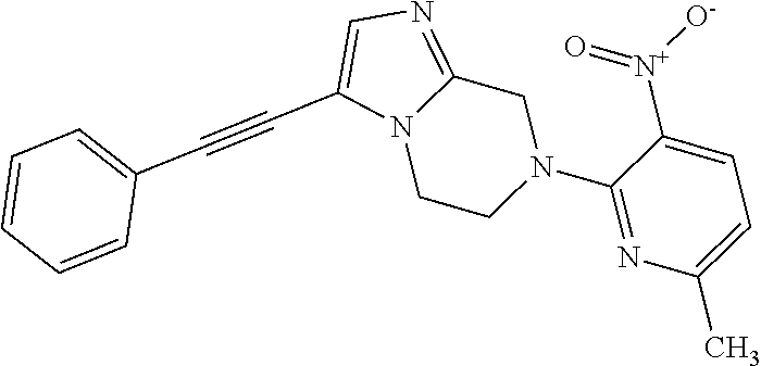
N12CCN(C3=NC(C)=CC=C3[N+]([O-])=O)CC1=NC=C2C#CC1=CC=CC=C1
